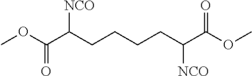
COC(C(CCCCC([NCO])C(OC)=O)[NCO])=O
